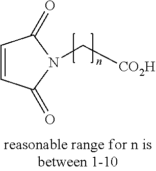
N1(C[CO2H])C(=O)C=CC1=O
